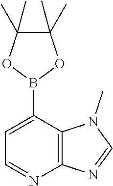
C1(B2OC(C)(C)C(C)(C)O2)=CC=NC2=C1N(C)C=N2
